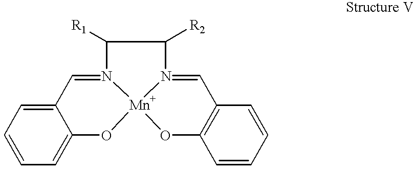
C12=CC=CC=C1O[Mn]13N(=C2)C([R1])C([R2])N1=CC1=C(C=CC=C1)O3
